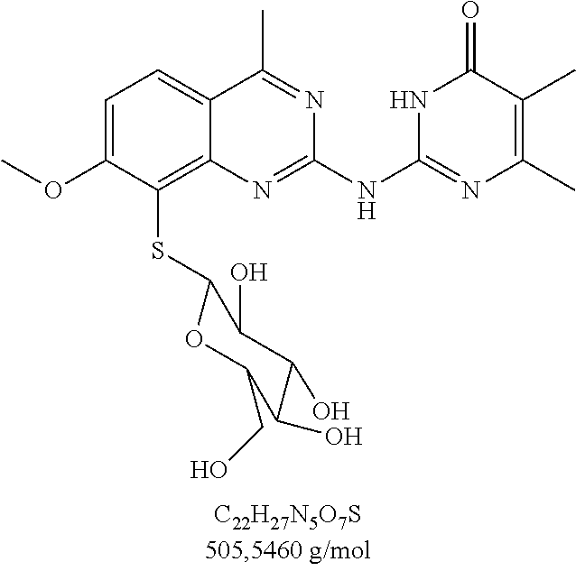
C1=C(OC)C(SC2C(O)C(O)C(O)C(CO)O2)=C2C(=C1)C(C)=NC(NC1=NC(C)=C(C)C(=O)N1)=N2
